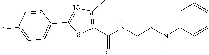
C1=C(N(CCNC(C2=C(C)N=C(C3=CC=C(F)C=C3)S2)=O)C)C=CC=C1
